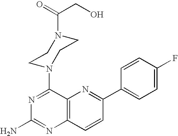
C12=C(C=CC(C3=CC=C(F)C=C3)=N1)N=C(N)N=C2N1CCN(C(CO)=O)CC1
